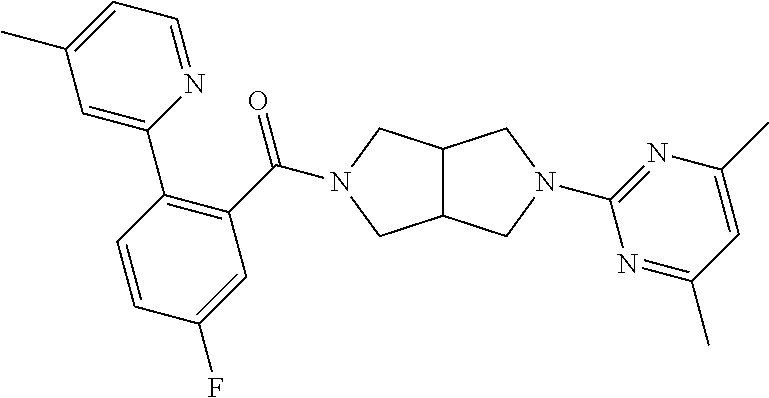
C12C(CN(C3=NC(C)=CC(C)=N3)C1)CN(C(=O)C1=C(C3=CC(C)=CC=N3)C=CC(F)=C1)C2
